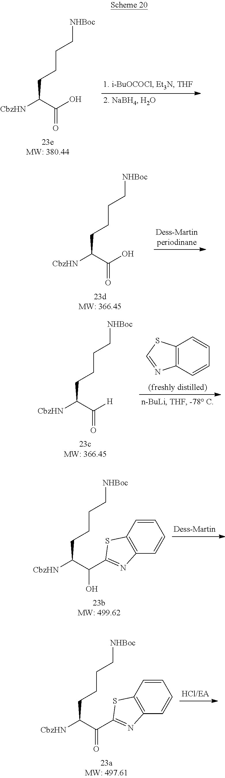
[CbzHN]C(C(O)=O)CCCC[NHBoc].[CbzHN]C(C(O)=O)CCCC[NHBoc].[CbzHN]C(C([H])=O)CCCC[NHBoc].C12=C(C=CC=C1)N=CS2.[CbzHN]C(C(C1=NC2=C(S1)C=CC=C2)O)CCCC[NHBoc].[CbzHN]C(C(C1=NC2=C(S1)C=CC=C2)=O)CCCC[NHBoc]
